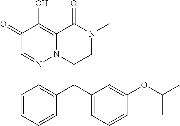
C1(=O)C=NN2C(=C1O)C(=O)N(C)CC2C(C1=CC=CC(OC(C)C)=C1)C1=CC=CC=C1
